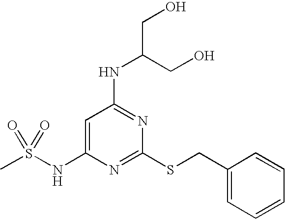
C1=C(NS(C)(=O)=O)N=C(SCC2=CC=CC=C2)N=C1NC(CO)CO
